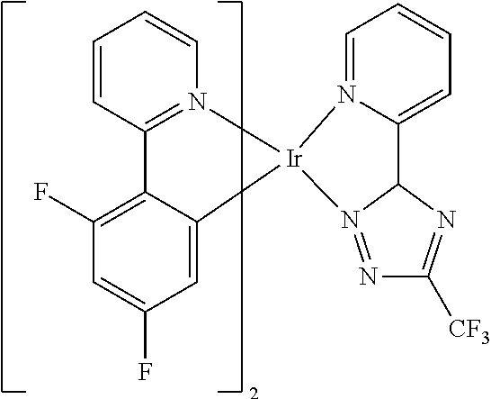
C12=CC(F)=CC(F)=C1C1=N(C=CC=C1)[Ir]21N2=CC=CC=C2C2N1=NC([CF3])=N2
